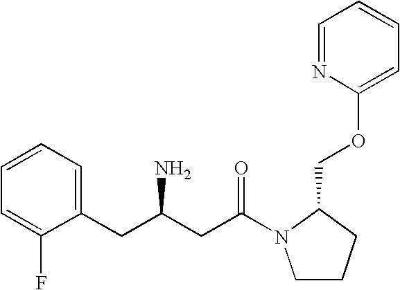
C1=CC=C(CC(CC(=O)N2CCCC2COC2=CC=CC=N2)N)C(F)=C1
